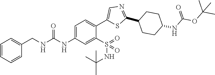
C1=C(NC(=O)NCC2=CC=CC=C2)C=C(S(=O)(=O)NC(C)(C)C)C(C2=CN=C(C3CCC(NC(OC(C)(C)C)=O)CC3)S2)=C1
